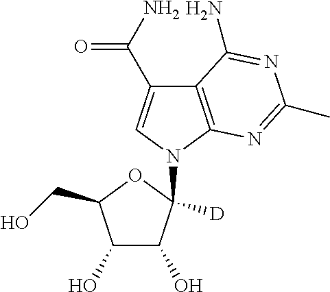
C12=C(N(C3([D])C(O)C(O)C(CO)O3)C=C1C(N)=O)N=C(C)N=C2N
